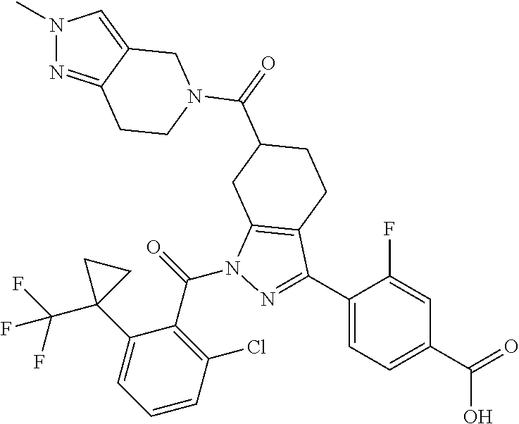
N1(C)N=C2C(=C1)CN(C(=O)C1CC3=C(CC1)C(C1=CC=C(C(O)=O)C=C1F)=NN3C(C1=C(Cl)C=CC=C1C1(C(F)(F)F)CC1)=O)CC2
